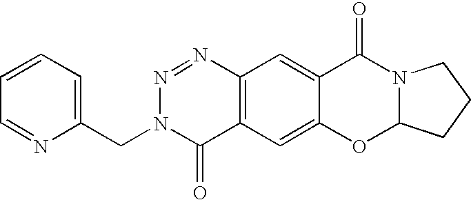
C12=C(C=C3C(=C1)C(=O)N1C(O3)CCC1)C(=O)N(CC1=CC=CC=N1)N=N2
